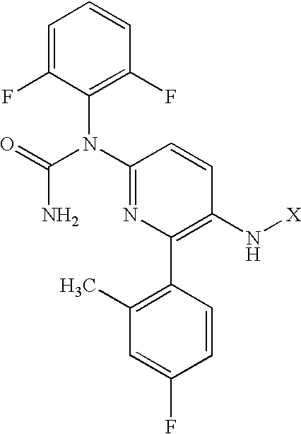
C1=C(F)C(N(C2=NC(C3=C(C)C=C(F)C=C3)=C(N[X])C=C2)C(N)=O)=C(F)C=C1
